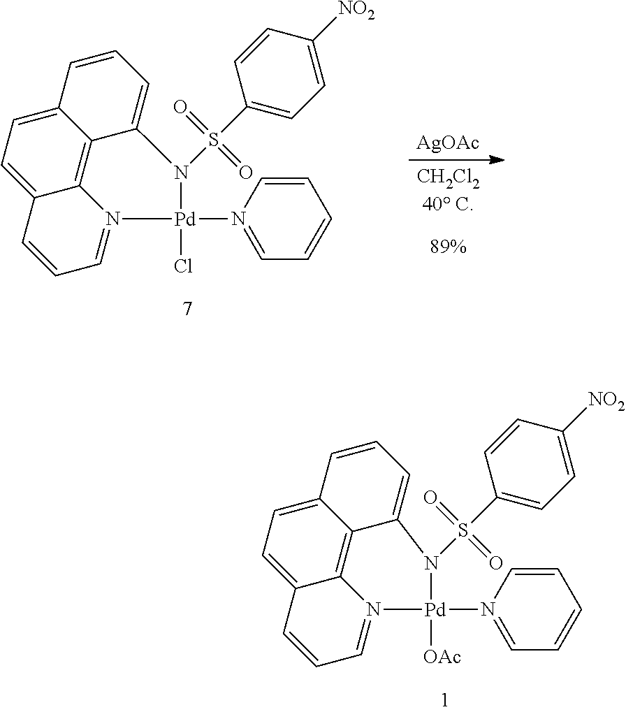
C12=CC=C3C4=C1C(=CC=C2)N(S(=O)(=O)C1=CC=C([NO2])C=C1)[Pd](N1=CC=CC=C1)([OAc])N4=CC=C3.C12=CC=C3C4=C1C(=CC=C2)N(S(=O)(=O)C1=CC=C([NO2])C=C1)[Pd](N1=CC=CC=C1)(Cl)N4=CC=C3.[AgOAc].[89%]
